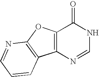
C1=NC2=C(C=C1)C1=C(O2)C(=O)NC=N1
